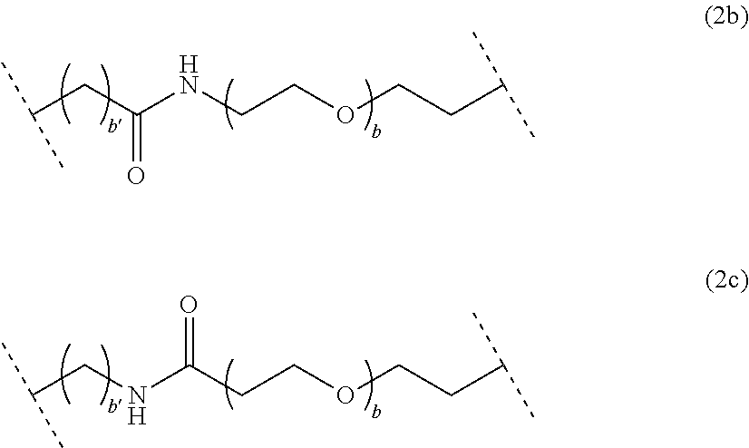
C(COCCC(C)C)NC(CC(C)C)=O.C(COCCC(C)C)C(NCC(C)C)=O
